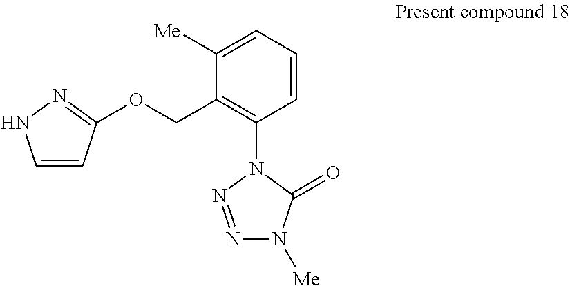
C1([Me])=CC=CC(N2N=NN([Me])C2=O)=C1COC1=NNC=C1
